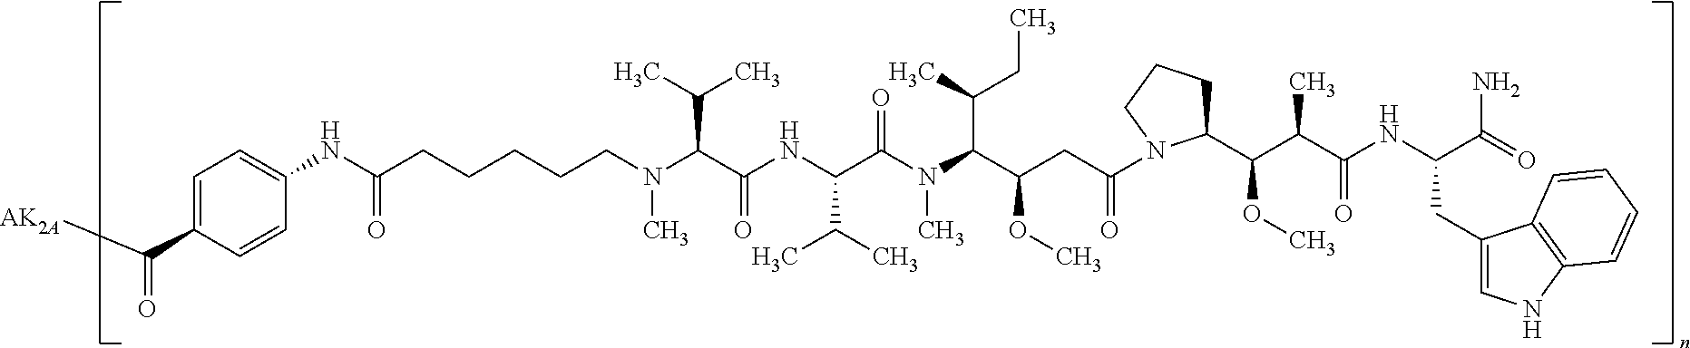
N(C(CCCCCN(C)C(C(=O)NC(C(C)C)C(N(C(C(OC)CC(=O)N1C(C(C(C)C(=O)NC(C(=O)N)CC2=CNC3=C2C=CC=C3)OC)CCC1)C(C)CC)C)=O)C(C)C)=O)C1=CC=C(C([AK2A])=O)C=C1
